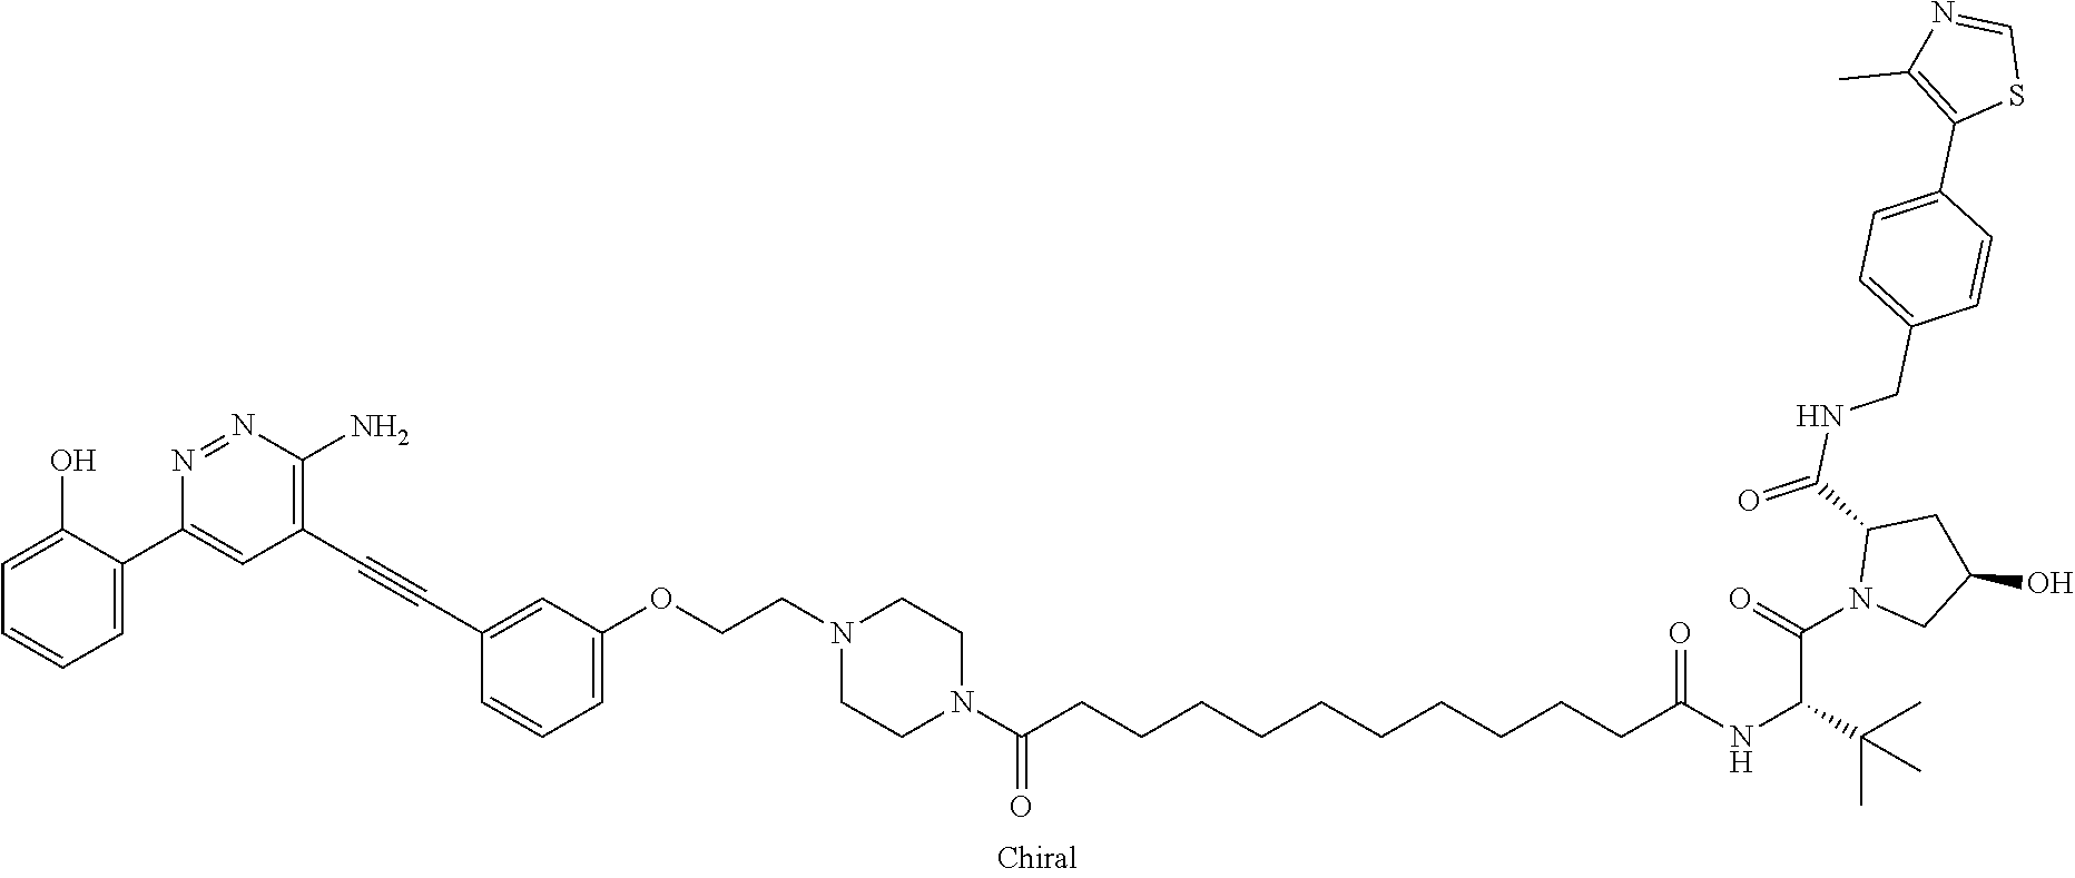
C1=C(O)C(C2=CC(C#CC3=CC(OCCN4CCN(C(CCCCCCCCCCC(NC(C(=O)N5CC(O)CC5C(NCC5=CC=C(C6=C(C)N=CS6)C=C5)=O)C(C)(C)C)=O)=O)CC4)=CC=C3)=C(N)N=N2)=CC=C1
